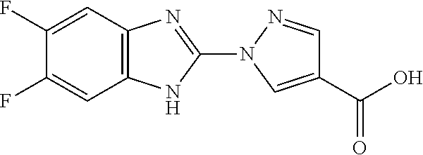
C12=C(N=C(N3C=C(C(O)=O)C=N3)N1)C=C(F)C(F)=C2
